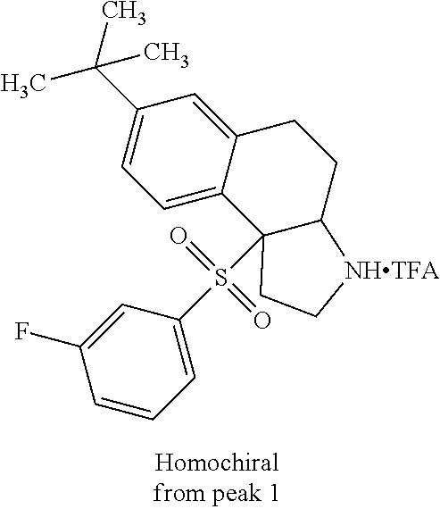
C12=CC(C(C)(C)C)=CC=C1C1(S(=O)(=O)C3=CC=CC(F)=C3)C(CC2)[NHTFA]CC1
